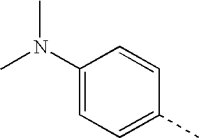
C1(N(C)C)=CC=C(C)C=C1
